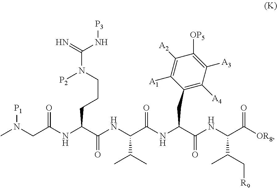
CN(CC(NC(C(=O)NC(C(NC(C(=O)NC(C([OR8])=O)C(C)C[R9])CC1=C([A4])C([A3])=C([OP5])C([A2])=C1[A1])=O)C(C)C)CCCN([P2])C(=N)N[P3])=O)[P1]
